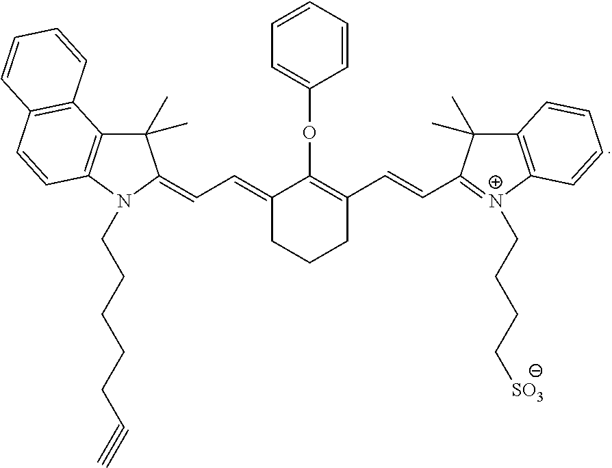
C1(C)(C)C2=C(N(CCCCCC#C)C1=CC=C1C(OC3=CC=CC=C3)=C(C=CC3=[N+](CCCC[SO3])C4=C(C3(C)C)C=CC=C4)CCC1)C=CC1=C2C=CC=C1
